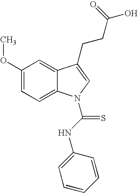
C1(OC)=CC=C2C(=C1)C(CCC(O)=O)=CN2C(NC1=CC=CC=C1)=S
